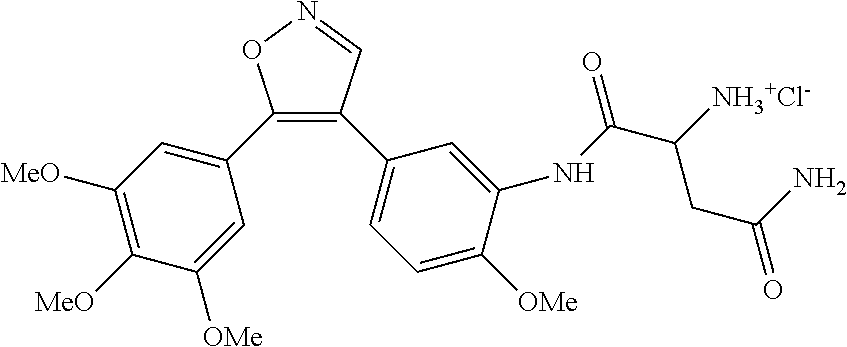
C1(C2=CC([MeO])=C([MeO])C([OMe])=C2)=C(C2=CC=C([OMe])C(NC(C([NH3+Cl-])CC(=O)N)=O)=C2)C=NO1
